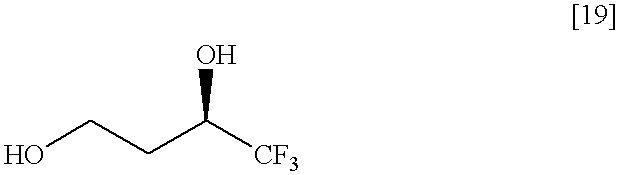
OCCC([CF3])O
